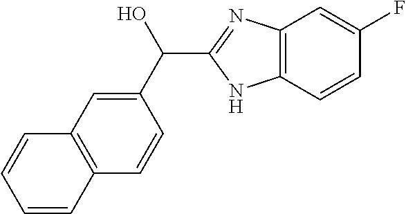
C1(C(O)C2=NC3=C(N2)C=CC(F)=C3)=CC2=C(C=C1)C=CC=C2
